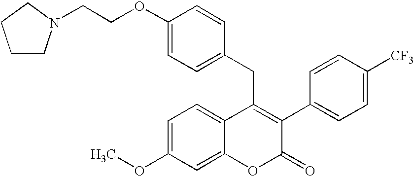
C1(OCCN2CCCC2)=CC=C(CC2=C(C3=CC=C([CF3])C=C3)C(=O)OC3=CC(OC)=CC=C23)C=C1
